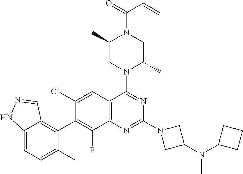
C12=CC=C(C)C(C3=C(F)C4=C(C=C3Cl)C(N3C(C)CN(C(=O)C=C)C(C)C3)=NC(N3CC(N(C5CCC5)C)C3)=N4)=C1C=NN2
